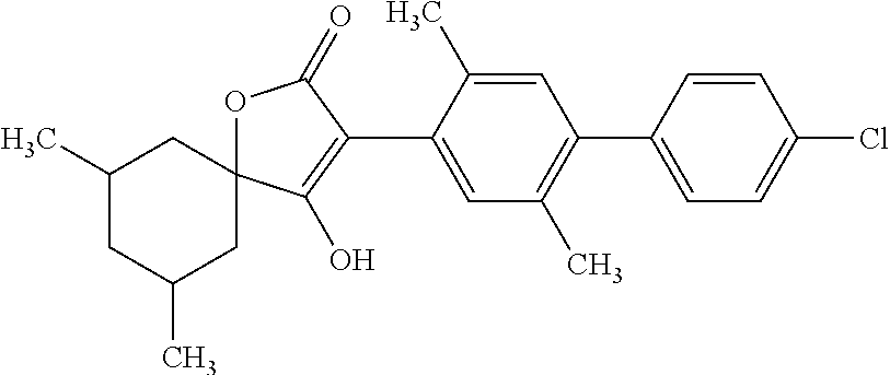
C1(C)CC(C)CC2(C1)OC(=O)C(C1=CC(C)=C(C3=CC=C(Cl)C=C3)C=C1C)=C2O
